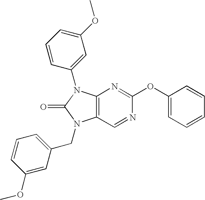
C12=C(N(C3=CC(OC)=CC=C3)C(=O)N1CC1=CC=CC(OC)=C1)N=C(OC1=CC=CC=C1)N=C2
